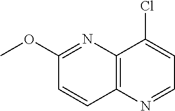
C1(OC)=NC2=C(C=C1)N=CC=C2Cl
